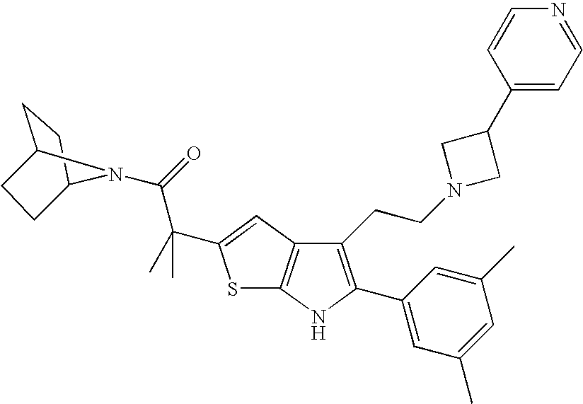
S1C2=C(C=C1C(C(=O)N1C3CCC1CC3)(C)C)C(CCN1CC(C3=CC=NC=C3)C1)=C(C1=CC(C)=CC(C)=C1)N2
